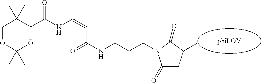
C(CCN1C(=O)CC(C)C1=O)NC(=O)C=CNC(C1C(C)(C)COC(C)(C)O1)=O
